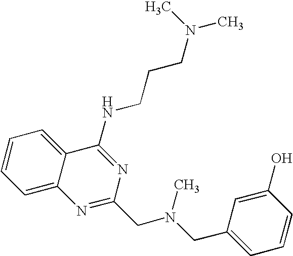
C1=C2C(=CC=C1)C(NCCCN(C)C)=NC(CN(CC1=CC=CC(O)=C1)C)=N2
